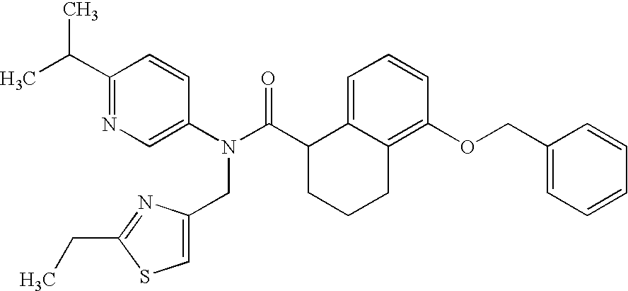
C1(C(C)C)=NC=C(N(C(C2CCCC3=C(OCC4=CC=CC=C4)C=CC=C23)=O)CC2=CSC(CC)=N2)C=C1
